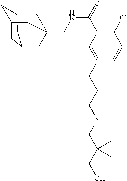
C1C2CC3CC1CC(CNC(C1=C(Cl)C=CC(CCCNCC(CO)(C)C)=C1)=O)(C2)C3
